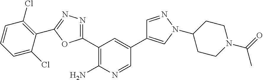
C1(C2=NN=C(C3=C(Cl)C=CC=C3Cl)O2)=C(N)N=CC(C2=CN(C3CCN(C(=O)C)CC3)N=C2)=C1
